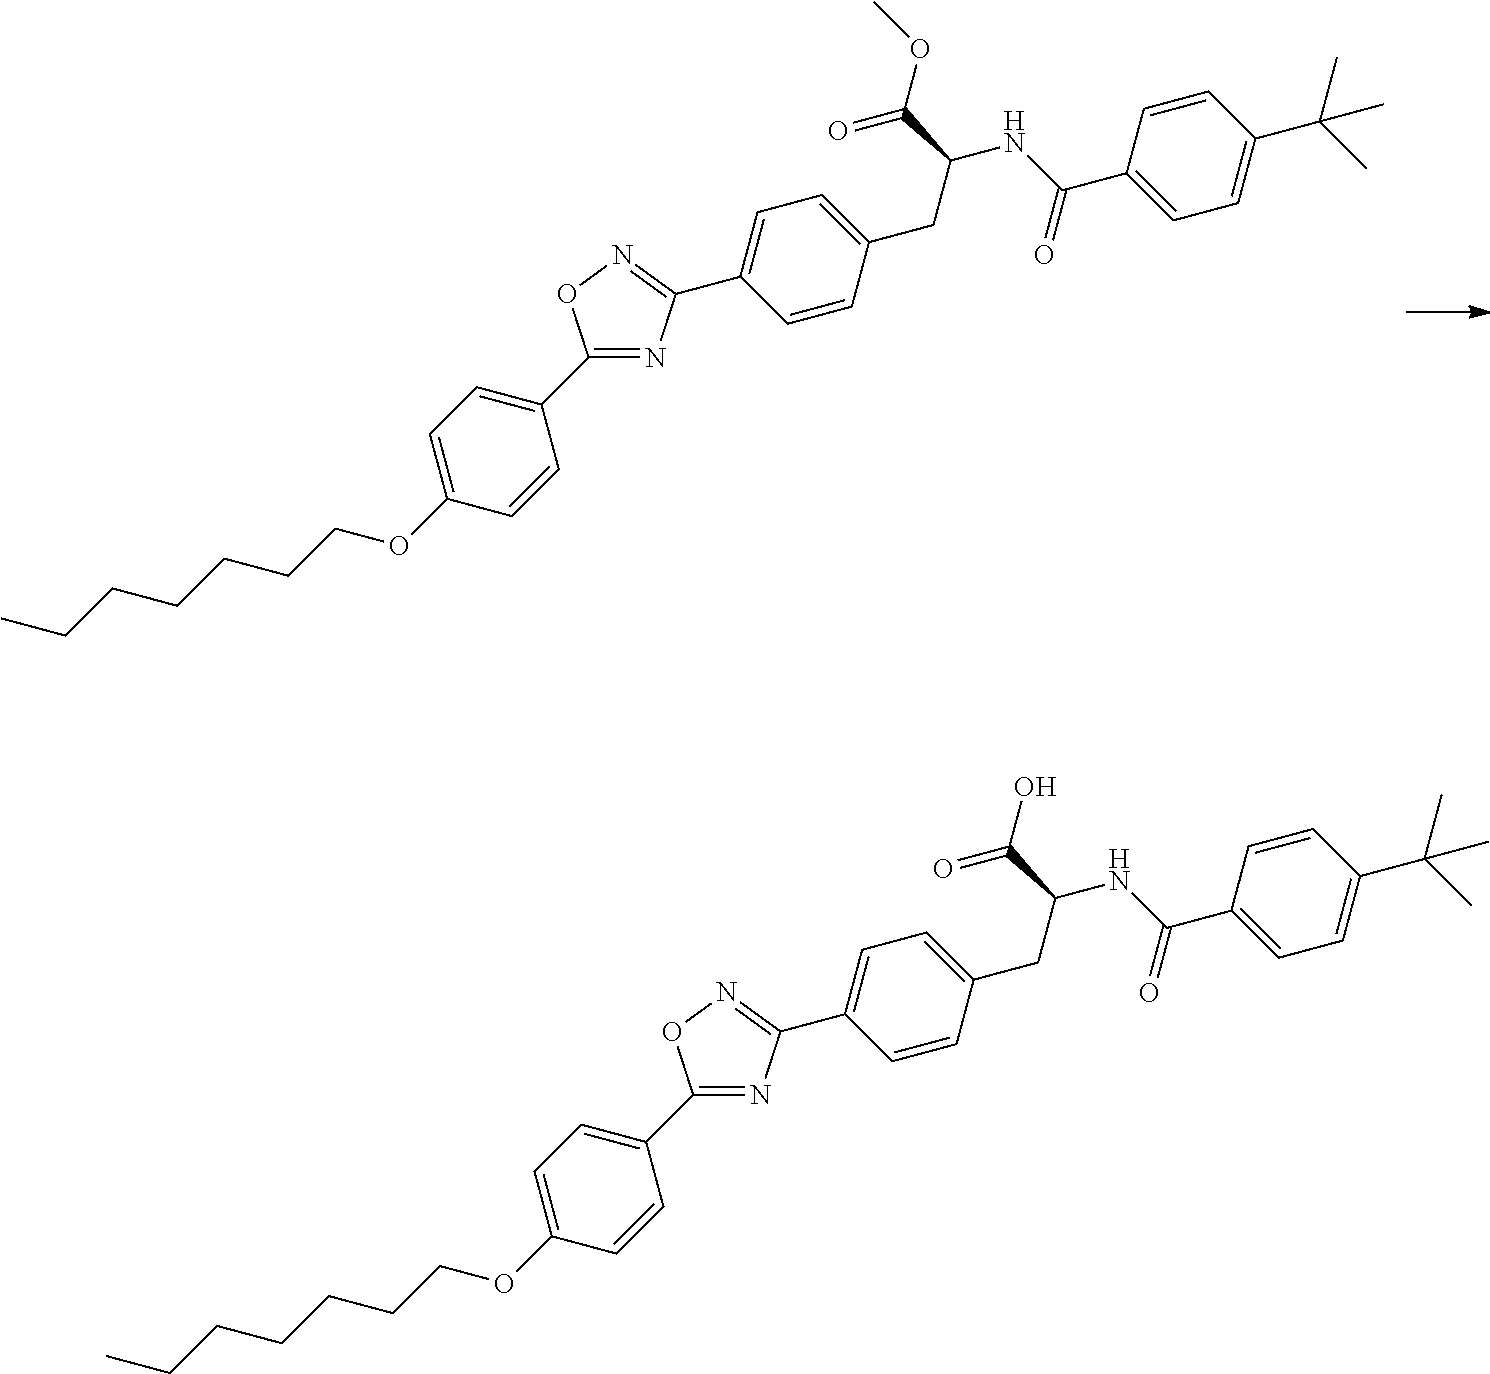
C1(C2=CC=C(OCCCCCCC)C=C2)=NC(C2=CC=C(CC(NC(C3=CC=C(C(C)(C)C)C=C3)=O)C(=O)OC)C=C2)=NO1.C1(C2=CC=C(OCCCCCCC)C=C2)=NC(C2=CC=C(CC(NC(C3=CC=C(C(C)(C)C)C=C3)=O)C(=O)O)C=C2)=NO1
